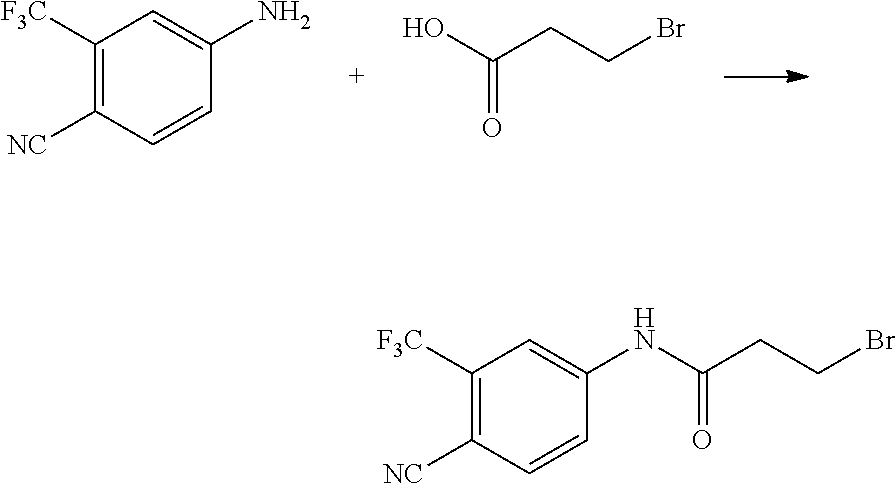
C1([F3C])=C([NC])C=CC(N)=C1.OC(CCBr)=O.N(C(=O)CCBr)C1=CC([F3C])=C([NC])C=C1
